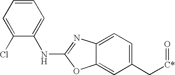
C1(Cl)=CC=CC=C1NC1=NC2=CC=C(C[C*]=O)C=C2O1
